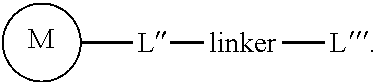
[L](C)[linker][L].[M]
